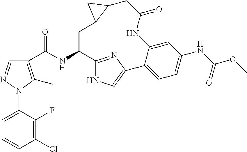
C1=NN(C2=CC=CC(Cl)=C2F)C(C)=C1C(NC1CC2C(CC(=O)NC3=CC(NC(OC)=O)=CC=C3C3=CNC1=N3)C2)=O
